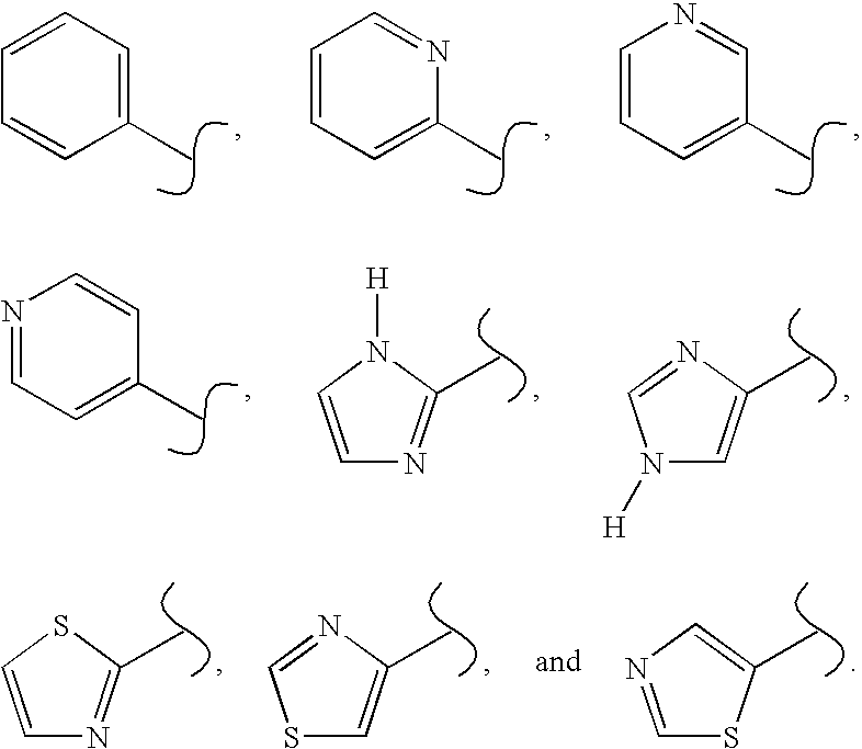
C1(C)=CC=CC=C1.C1(C)=CC=CC=N1.C1(C)=CC=CN=C1.C1(C)=CC=NC=C1.CC1=NC=CN1[H].CC1=CN([H])C=N1.CC1=NC=CS1.CC1=CSC=N1.CC1=CN=CS1
